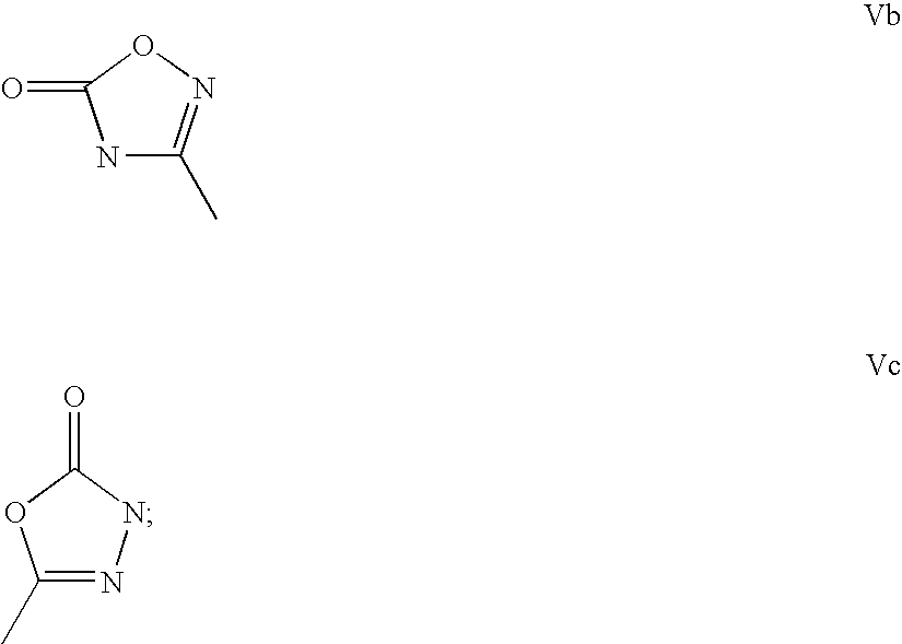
N1C(C)=NOC1=O.C1(C)=NNC(=O)O1
